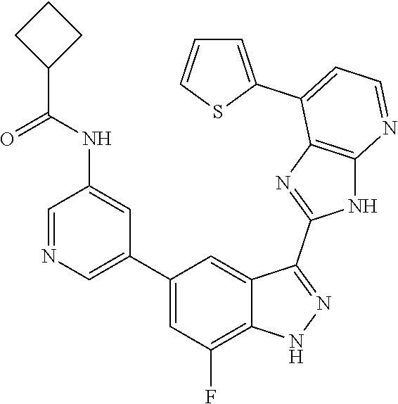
C1=NC=C(C2=CC(F)=C3C(=C2)C(C2=NC4=C(N2)N=CC=C4C2=CC=CS2)=NN3)C=C1NC(=O)C1CCC1
